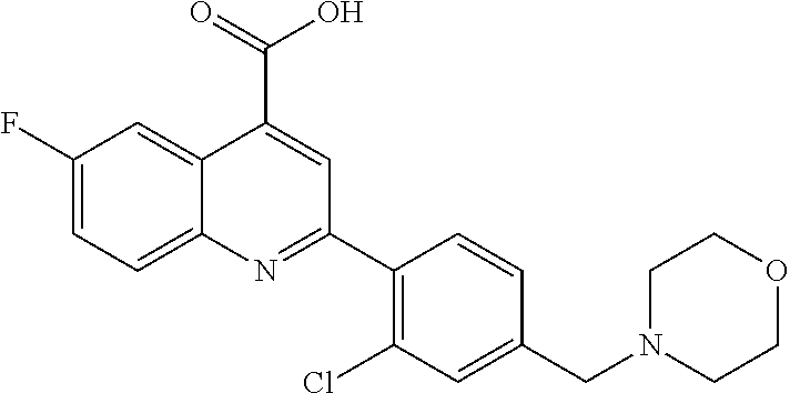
C1(F)=CC=C2C(=C1)C(C(=O)O)=CC(C1=C(Cl)C=C(CN3CCOCC3)C=C1)=N2
